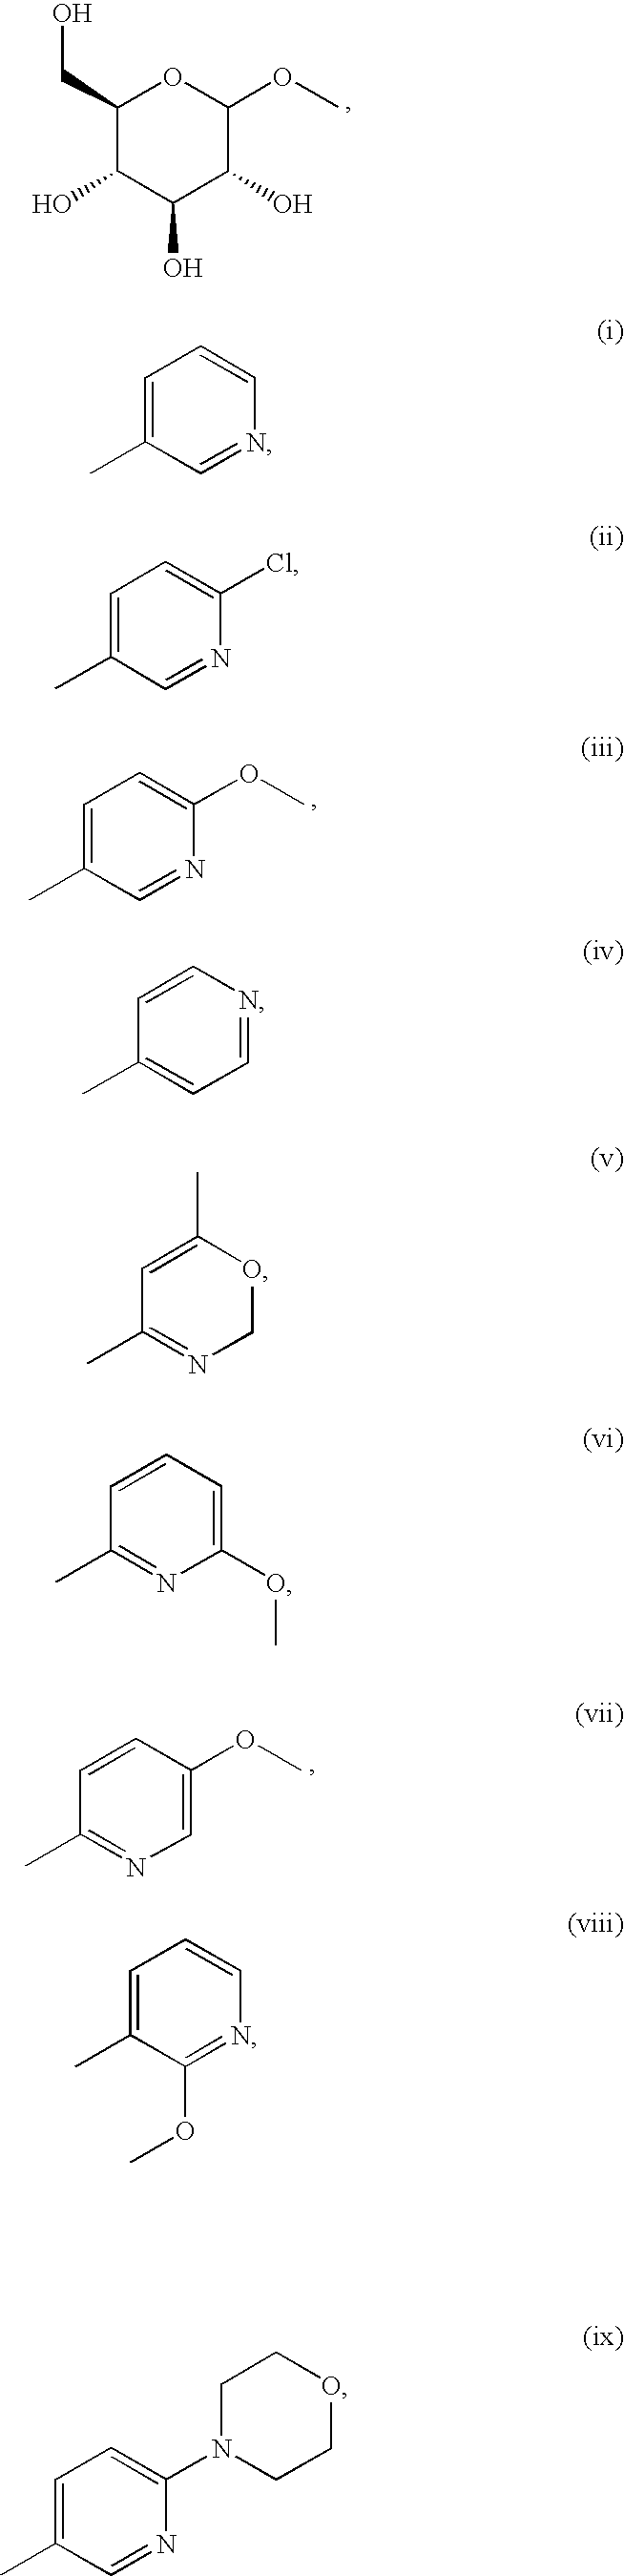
C1(CO)C(O)C(O)C(O)C(OC)O1.C1=C(C)C=NC(OC)=C1.C1=CC(OC)=CN=C1C.C1=C(C)C=NC=C1.C1=C(C)C=NC(Cl)=C1.C1=CN=CC=C1C.C1=C(C)OCN=C1C.C1=CC=C(OC)N=C1C.C1(OC)=NC=CC=C1C.C1=NC(N2CCOCC2)=CC=C1C
